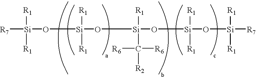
[R7][Si]([R1])([R1])O[Si](O[Si](O[Si](O[Si]([R7])([R1])[R1])([R1])[R1])([R1])C([R2])([R6])[R6])([R1])[R1]
